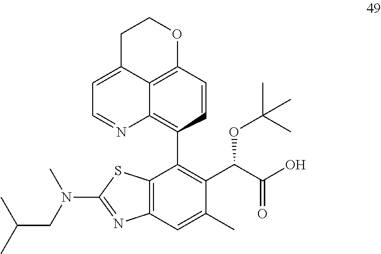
C1(C2=C(C(C(O)=O)OC(C)(C)C)C(C)=CC3=C2SC(N(CC(C)C)C)=N3)=C2C3=C(C=C1)OCCC3=CC=N2
